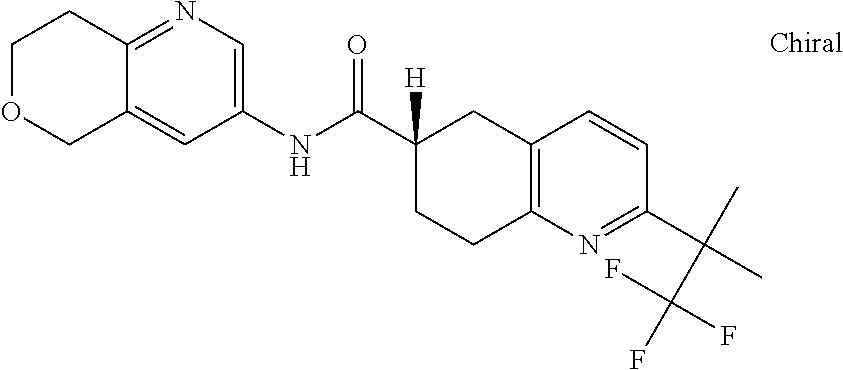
C1=CC2=C(N=C1C(C)(C(F)(F)F)C)CCC(C(NC1=CN=C3C(=C1)COCC3)=O)([H])C2
